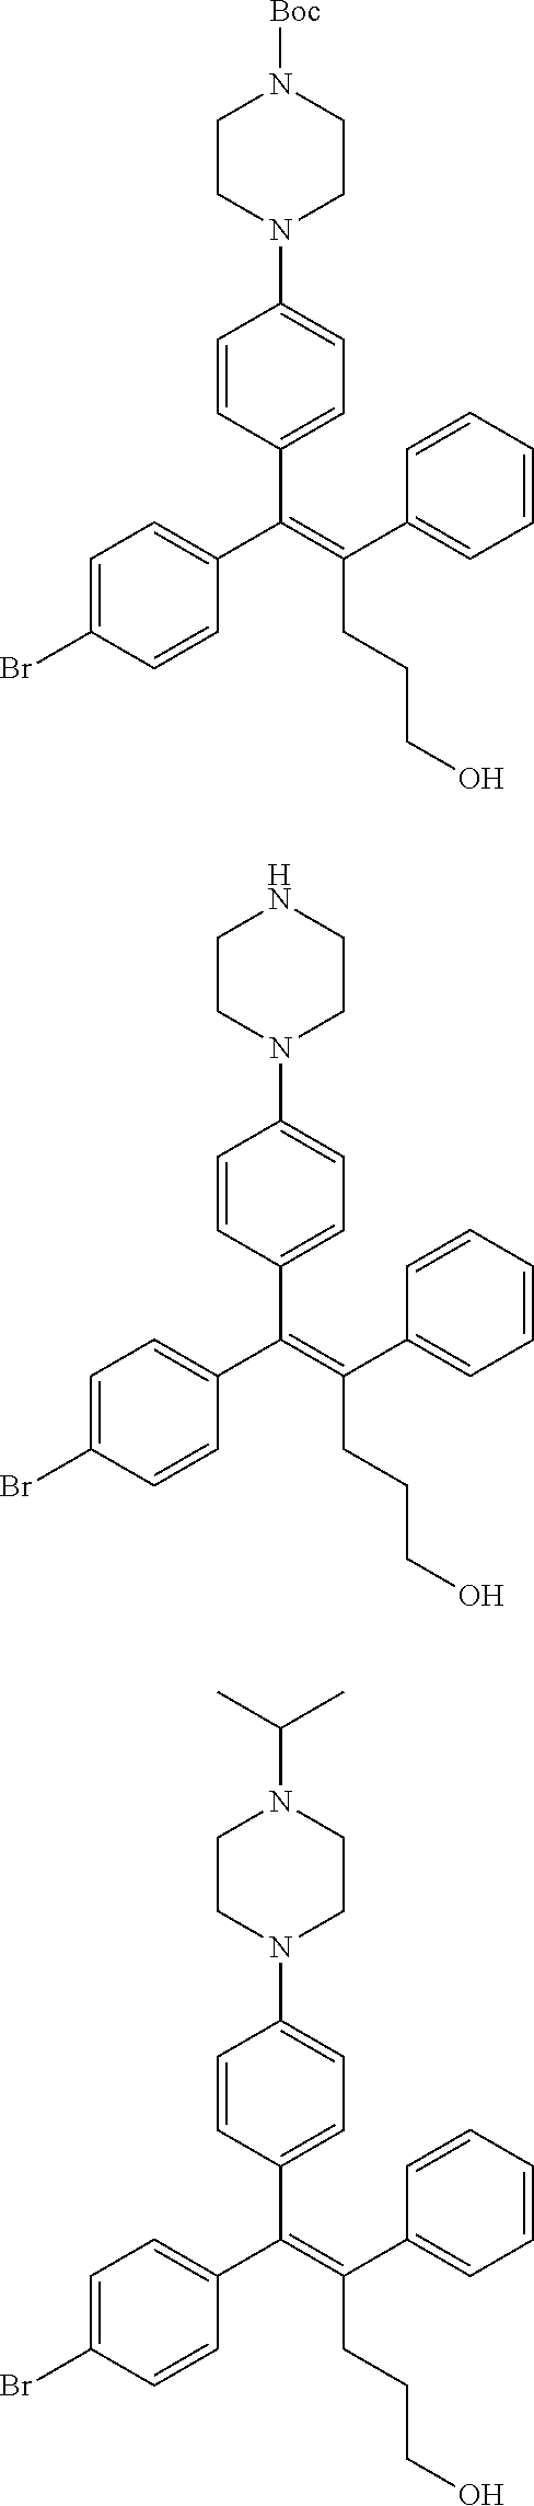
C1(C(=C(C2=CC=C(Br)C=C2)C2=CC=C(N3CCN([Boc])CC3)C=C2)CCCO)=CC=CC=C1.C1(C(=C(C2=CC=C(Br)C=C2)C2=CC=C(N3CCNCC3)C=C2)CCCO)=CC=CC=C1.C1(C(=C(C2=CC=C(Br)C=C2)C2=CC=C(N3CCN(C(C)C)CC3)C=C2)CCCO)=CC=CC=C1
